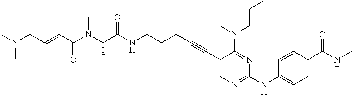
C(NCCCC#CC1=CN=C(NC2=CC=C(C(NC)=O)C=C2)N=C1N(CCC)C)(=O)C(N(C)C(C=CCN(C)C)=O)C
